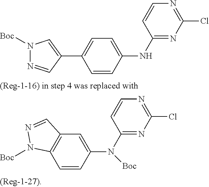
C1=CC(NC2=NC(Cl)=NC=C2)=CC=C1C1=CN([Boc])N=C1.C1=CC(N(C2=NC(Cl)=NC=C2)[Boc])=CC2=C1N([Boc])N=C2
